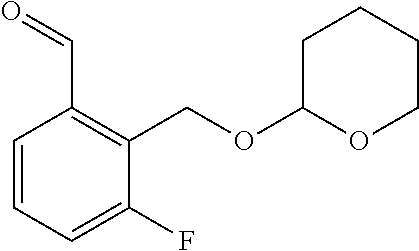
C1=CC=C(F)C(COC2OCCCC2)=C1C=O
